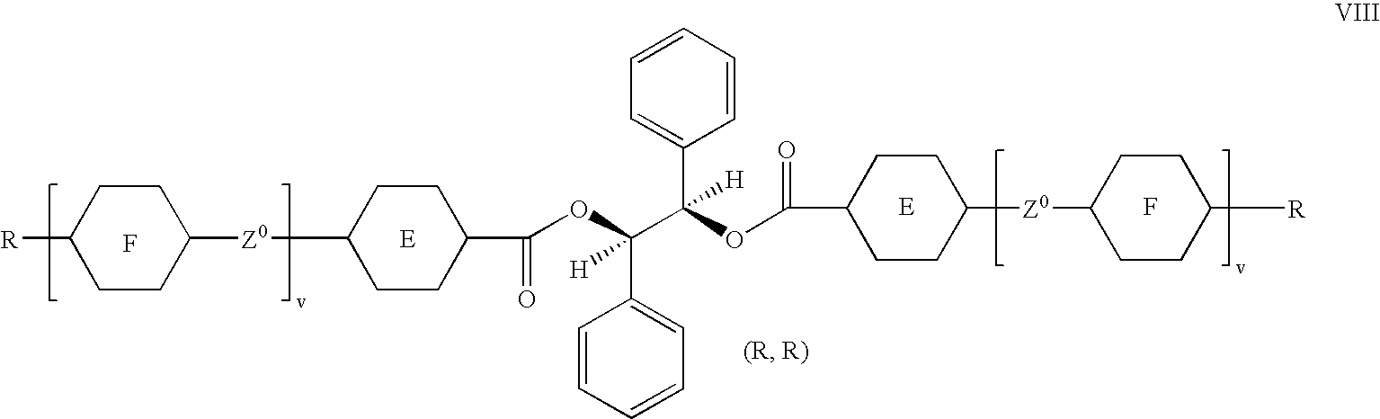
F.[R]C1CCC([Z0]C2CCC(C(=O)OC([H])(C3=CC=CC=C3)C(OC(C3CCC([Z0]C4CCC([R])CC4)CC3)=O)([H])C3=CC=CC=C3)CC2)CC1.F
